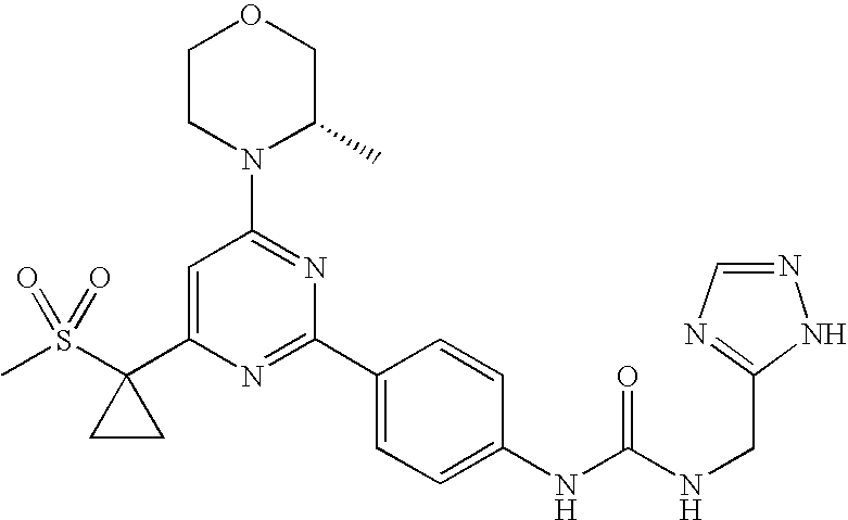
C1=C(C2(S(C)(=O)=O)CC2)N=C(C2=CC=C(NC(NCC3=NC=NN3)=O)C=C2)N=C1N1C(C)COCC1
